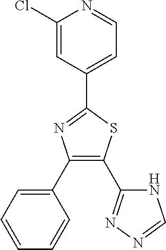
C1(C2=NN=CN2)=C(C2=CC=CC=C2)N=C(C2=CC=NC(Cl)=C2)S1
